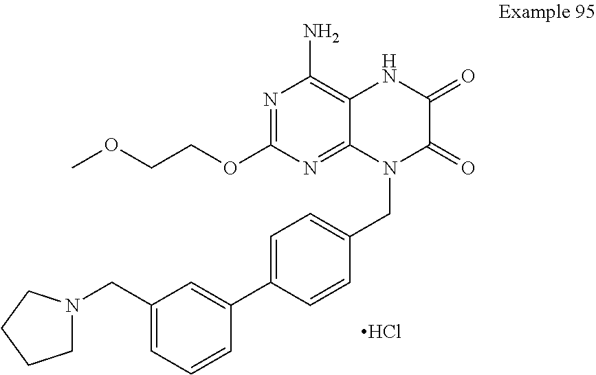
Cl.N1=C(OCCOC)N=C2C(=C1N)NC(=O)C(=O)N2CC1=CC=C(C2=CC(CN3CCCC3)=CC=C2)C=C1
